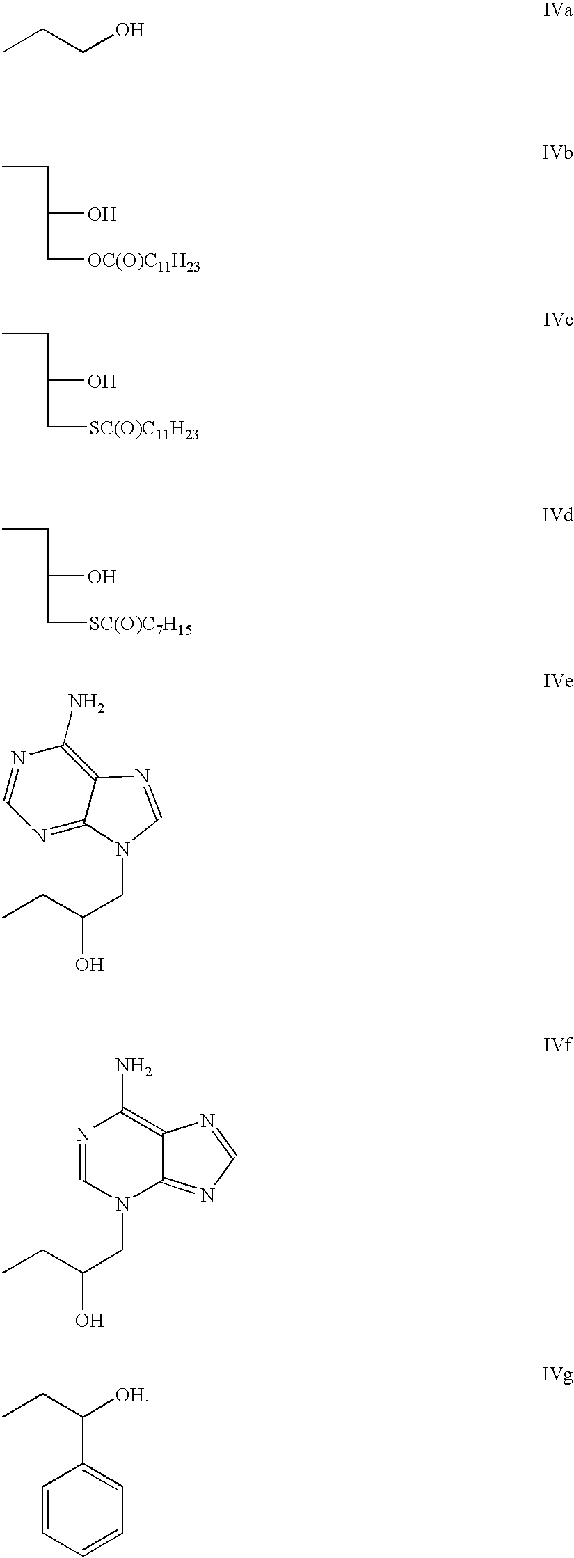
CCCO.CCC(O)C[OC(O)C11H23].CCC(O)C[SC(O)C11H23].CCC(O)C[SC(O)C7H15].N1=CN=C2C(=C1N)N=CN2CC(CC)O.N1=CN(CC(CC)O)C2=NC=NC2=C1N.C1=CC=CC=C1C(CC)[OH]
